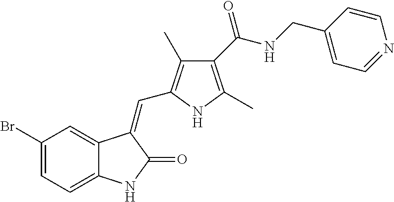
C1(Br)=CC=C2C(=C1)C(=CC1=C(C)C(C(NCC3=CC=NC=C3)=O)=C(C)N1)C(=O)N2
